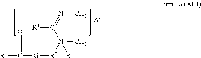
[R1]C1=NCC[N+]1([R2][G]C([R1])=O)[R].[A-]
